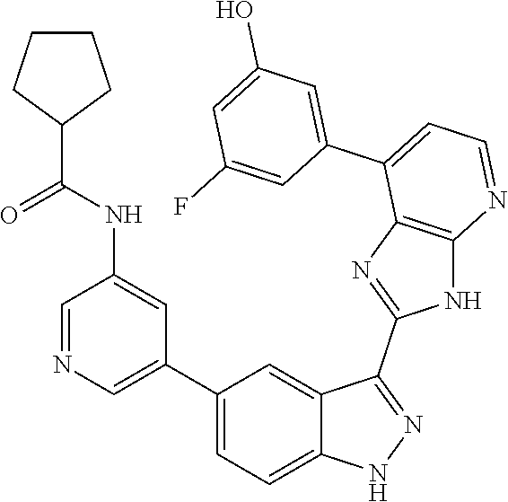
C1=NC=C(C2=CC=C3C(=C2)C(C2=NC4=C(N2)N=CC=C4C2=CC(O)=CC(F)=C2)=NN3)C=C1NC(=O)C1CCCC1
